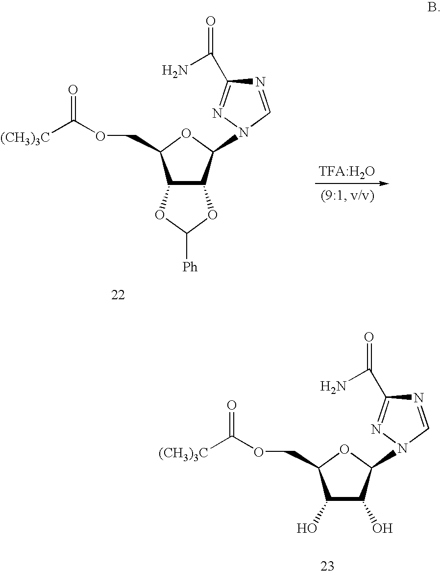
N1=CN(C2C(O)C(O)C(COC(=O)[(CH3)3C])O2)N=C1C(N)=O.N1=CN(C2C3C(C(COC(=O)[(CH3)3C])O2)OC([Ph])O3)N=C1C(N)=O.[TFA:H2O]
